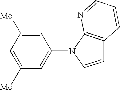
C1=C([Me])C=C(N2C=CC3=C2N=CC=C3)C=C1[Me]
